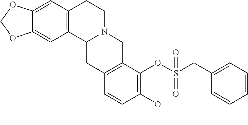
C12=CC3=C(C=C1OCO2)CCN1C3CC2=C(C1)C(OS(CC1=CC=CC=C1)(=O)=O)=C(OC)C=C2
